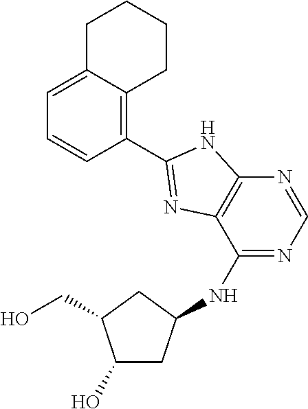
C1(O)CC(NC2=NC=NC3=C2N=C(C2=C4C(=CC=C2)CCCC4)N3)CC1CO
